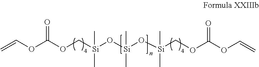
C=COC(OC[Si](O[Si](O[Si](C)(C)COC(OC=C)=O)(C)C)(C)C)=O
